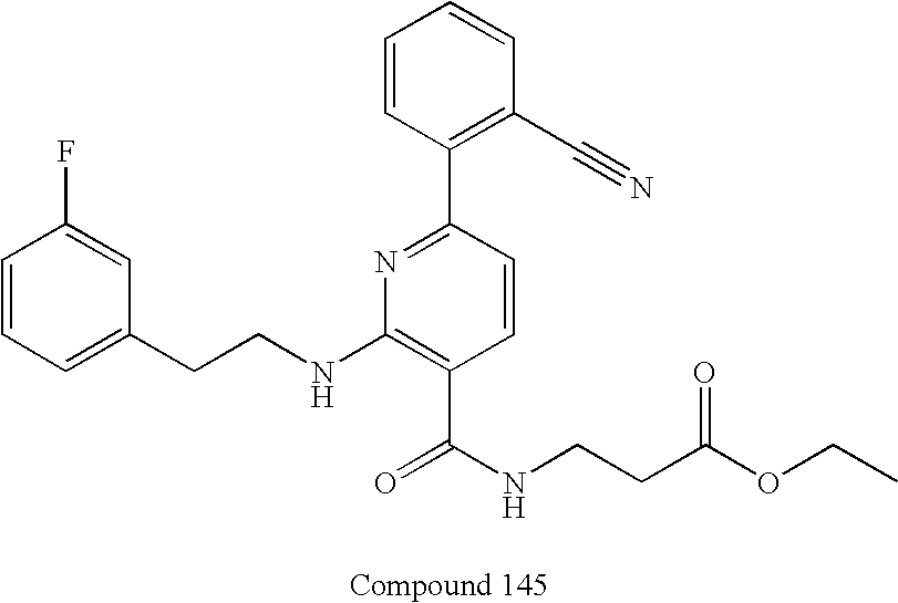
C1=CC=C(CCNC2=C(C(NCCC(OCC)=O)=O)C=CC(C3=C(C#N)C=CC=C3)=N2)C=C1F
